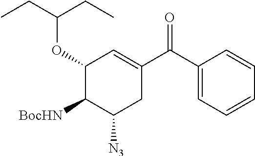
C1(OC(CC)CC)C([BocHN])C([N3])CC(C(C2=CC=CC=C2)=O)=C1
